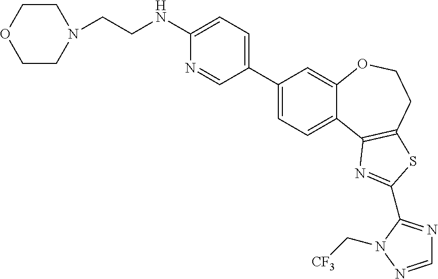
C1(C2=CC=C(NCCN3CCOCC3)N=C2)=CC=C2C(=C1)OCCC1=C2N=C(C2=NC=NN2C[CF3])S1
